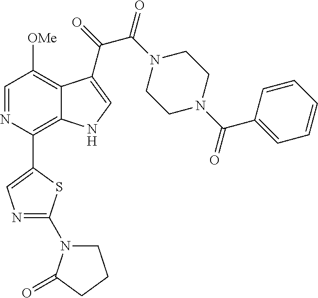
C1(C2=C3C(=C([OMe])C=N2)C(C(=O)C(N2CCN(C(C4=CC=CC=C4)=O)CC2)=O)=CN3)=CN=C(N2CCCC2=O)S1
